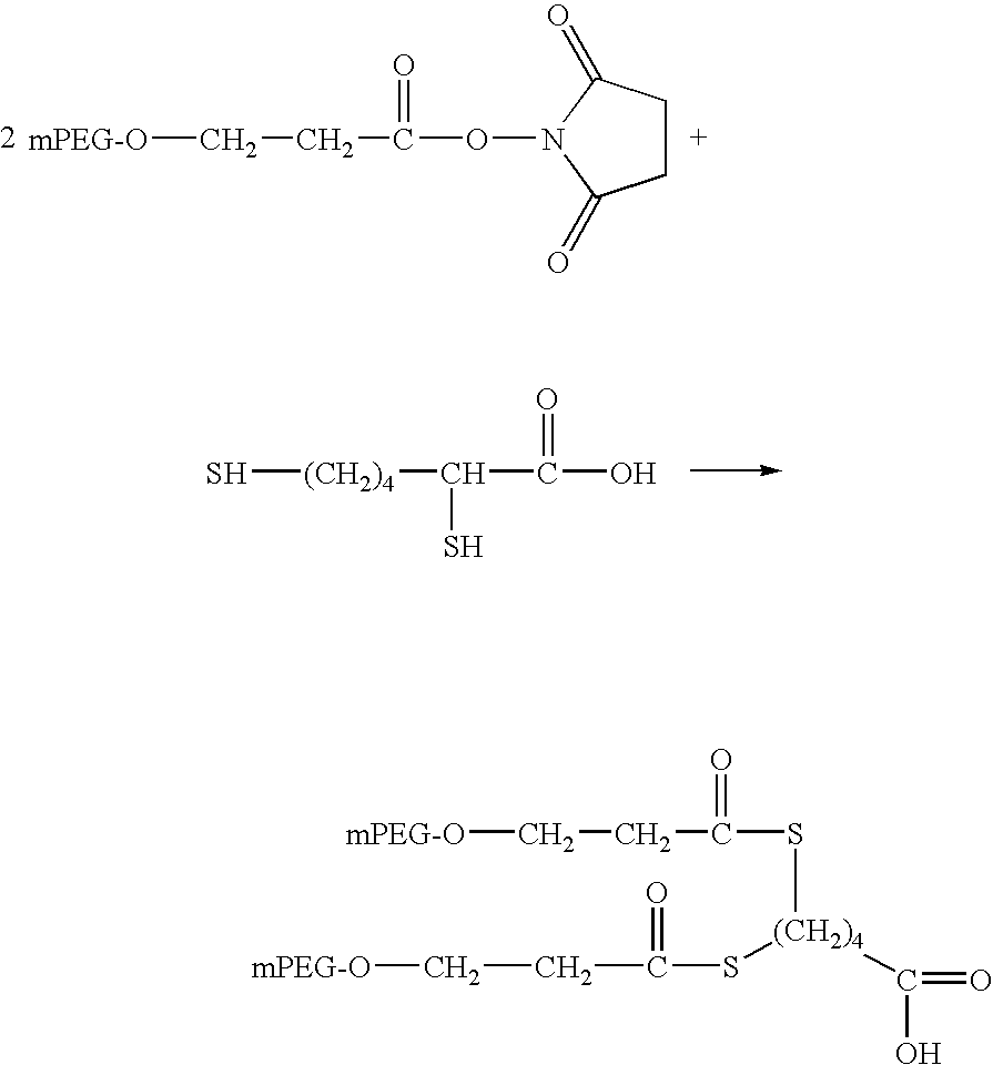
[(CH2)4](S)C(C(O)=O)S.C([mPEG-O])CC(ON1C(=O)CCC1=O)=O.C([mPEG-O])CC(S[(CH2)4](C(=O)O)SC(=O)CC[mPEG-O])=O
